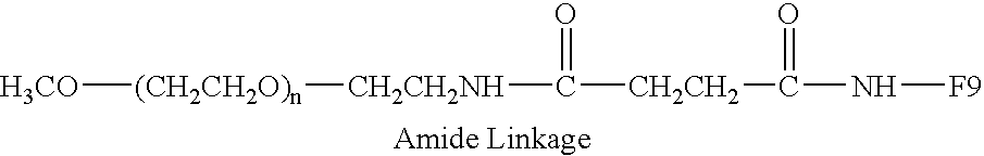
[H3CO][(CH2CH2O)n][CH2CH2NH]C(=O)[CH2CH2]C(N[F9])=O
